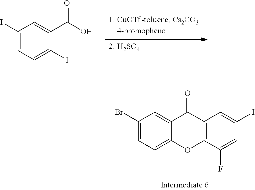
C1(Br)=CC=C2C(=C1)C(=O)C1=C(O2)C(F)=CC(I)=C1.IC1=CC=C(I)C(C(O)=O)=C1
